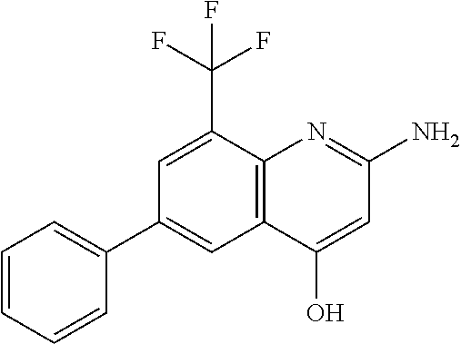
C12=C(N=C(N)C=C1O)C(C(F)(F)F)=CC(C1=CC=CC=C1)=C2
